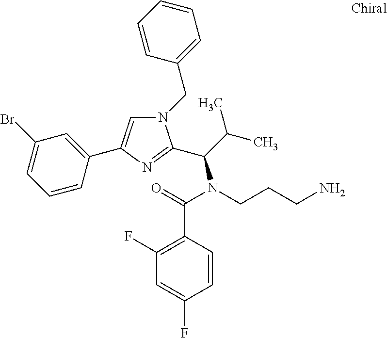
N1(CC2=CC=CC=C2)C=C(C2=CC(Br)=CC=C2)N=C1C(C(C)C)N(CCCN)C(=O)C1=C(F)C=C(F)C=C1
